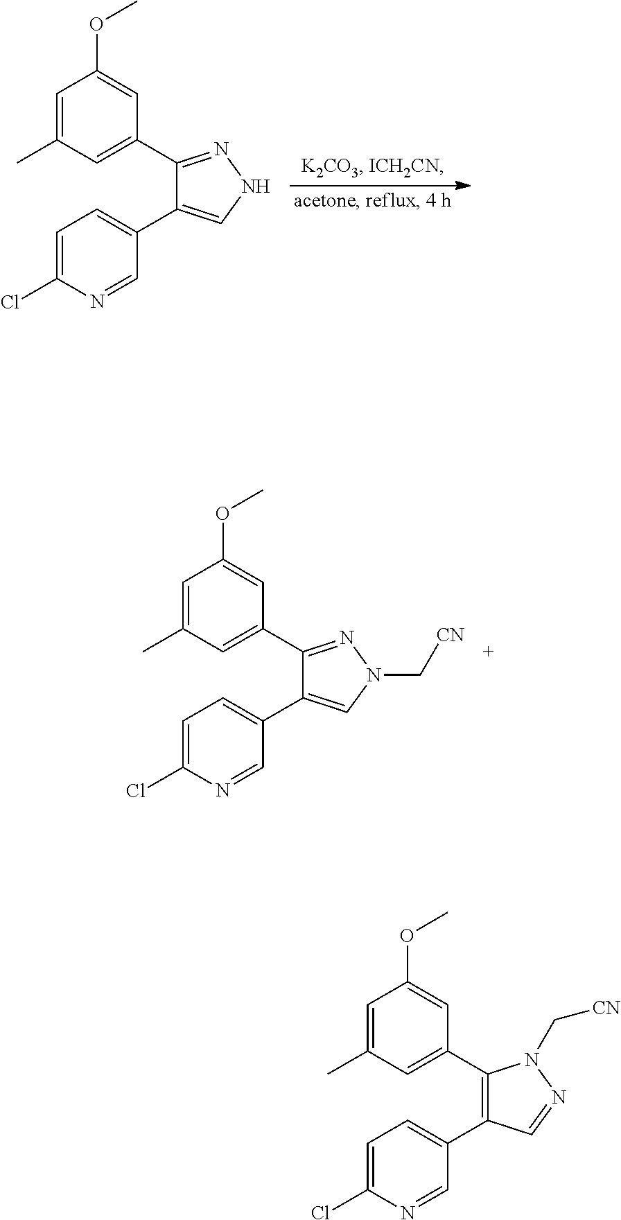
CC1=CC(OC)=CC(C2=NNC=C2C2=CC=C(Cl)N=C2)=C1.CC1=CC(OC)=CC(C2=C(C3=CC=C(Cl)N=C3)C=NN2C[CN])=C1.CC1=CC(OC)=CC(C2=NN(C[CN])C=C2C2=CC=C(Cl)N=C2)=C1
